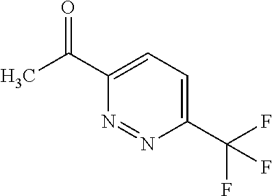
C1(C(F)(F)F)=CC=C(C(C)=O)N=N1
